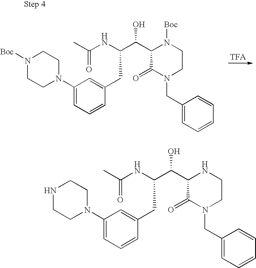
C1=C(CC(C(C2C(=O)N(CC3=CC=CC=C3)CCN2[Boc])O)NC(C)=O)C=CC=C1N1CCN([Boc])CC1.[TFA].C1=C(CC(C(C2C(=O)N(CC3=CC=CC=C3)CCN2)O)NC(C)=O)C=CC=C1N1CCNCC1
